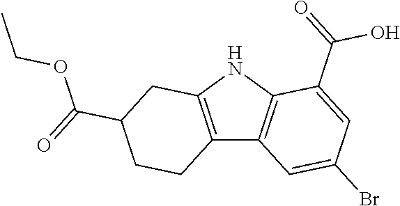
C12=C(NC3=C1C=C(Br)C=C3C(O)=O)CC(C(OCC)=O)CC2
